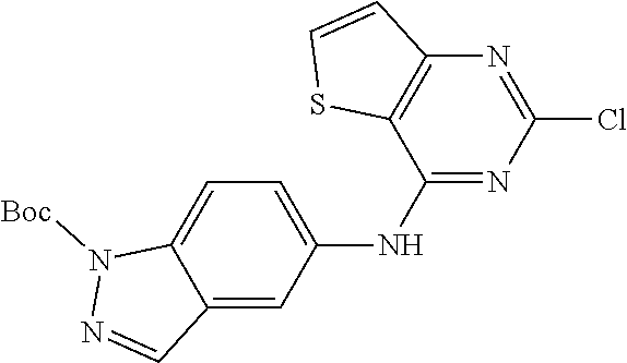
N1([Boc])N=CC2=CC(NC3=NC(Cl)=NC4=C3SC=C4)=CC=C12
